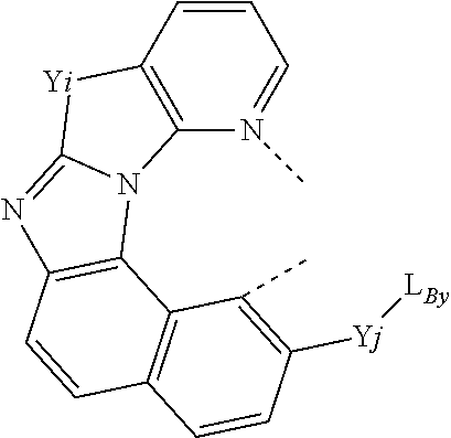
C12=C(C=CC=N1C)[Yi]C1=NC3=C(N21)C1=C(C=C3)C=CC([Yj][LBy])=C1C
